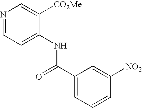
C1=C(NC(C2=CC=CC([NO2])=C2)=O)C([CO2Me])=CN=C1
